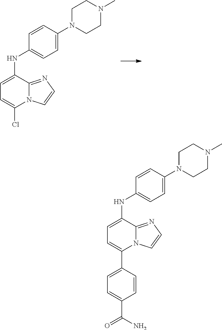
C1N(C2=CC=C(NC3=CC=C(Cl)N4C3=NC=C4)C=C2)CCN(C)C1.C1N(C2=CC=C(NC3=CC=C(C4=CC=C(C(N)=O)C=C4)N4C3=NC=C4)C=C2)CCN(C)C1
